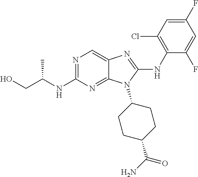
N1=C(NC(CO)C)N=C2C(=C1)N=C(NC1=C(Cl)C=C(F)C=C1F)N2C1CCC(C(N)=O)CC1
